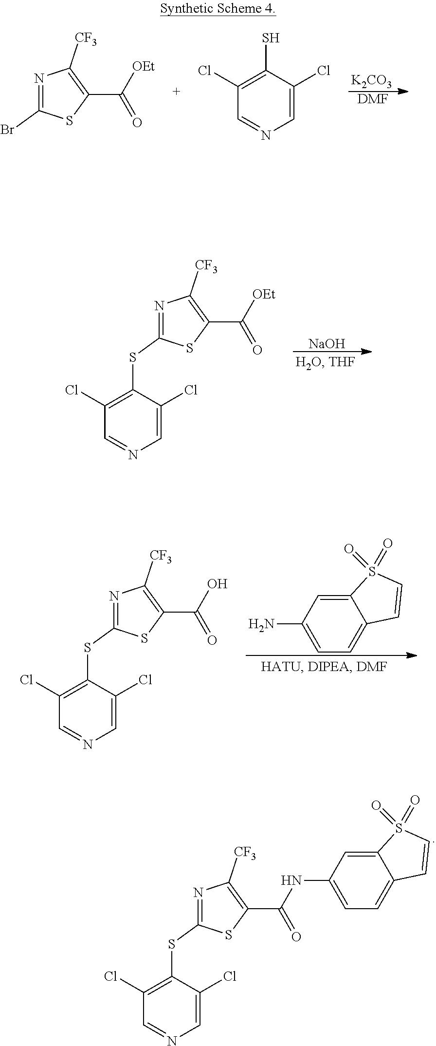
C12=CC(N)=CC=C1C=CS2(=O)=O.N1=C(SC2=C(Cl)C=NC=C2Cl)SC(C(O)=O)=C1[CF3].N1=C(SC2=C(Cl)C=NC=C2Cl)SC(C(NC2=CC=C3C(=C2)S(=O)(=O)C=C3)=O)=C1[CF3].[K2CO3].[DMF].N1=C(Br)SC(C([OEt])=O)=C1[CF3].C1(S)=C(Cl)C=NC=C1Cl.N1=C(SC2=C(Cl)C=NC=C2Cl)SC(C([OEt])=O)=C1[CF3].[NaOH]
